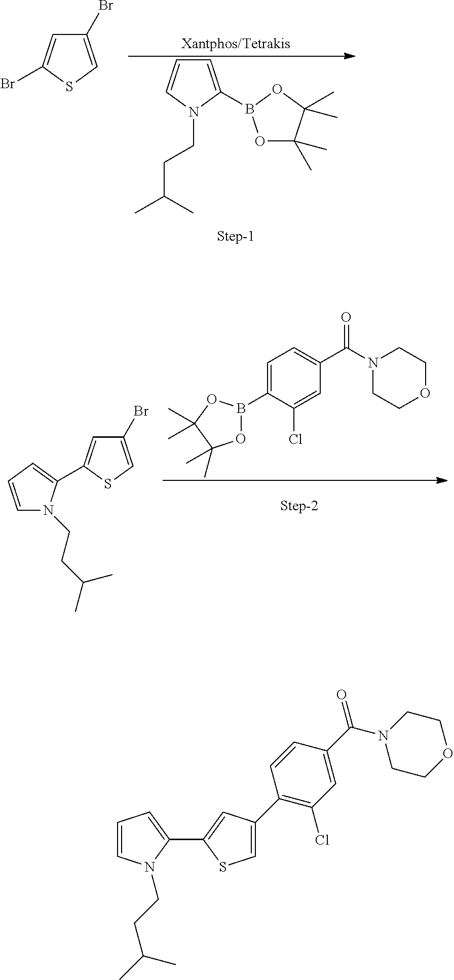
C1=C(B2OC(C)(C)C(C)(C)O2)N(CCC(C)C)C=C1.C1(Br)=CSC(Br)=C1.C1=C(B2OC(C)(C)C(C)(C)O2)C(Cl)=CC(C(N2CCOCC2)=O)=C1.C1(Br)=CSC(C2=CC=CN2CCC(C)C)=C1.C1=C(C2=C(Cl)C=C(C(=O)N3CCOCC3)C=C2)C=C(C2=CC=CN2CCC(C)C)S1
